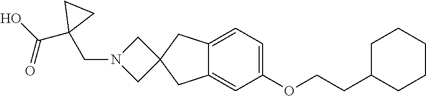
C12=CC=C(OCCC3CCCCC3)C=C1CC1(C2)CN(CC2(C(=O)O)CC2)C1
